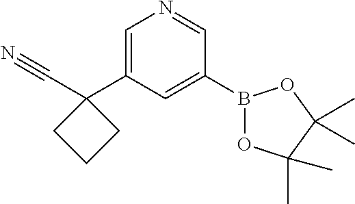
C1=C(C2(C#N)CCC2)C=C(B2OC(C)(C)C(C)(C)O2)C=N1
